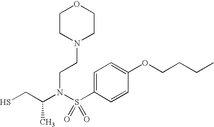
SCC(N(S(=O)(=O)C1=CC=C(OCCCC)C=C1)CCN1CCOCC1)C
